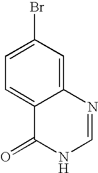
C12=CC(Br)=CC=C1C(=O)NC=N2
